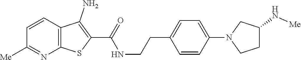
C1=CC2=C(N=C1[Me])SC(C(=O)NCCC1=CC=C(N3CCC(N[Me])C3)C=C1)=C2N
